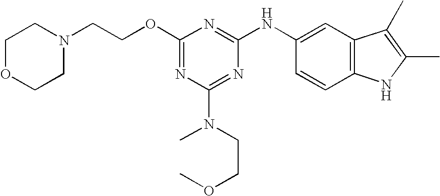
C1(OCCN2CCOCC2)=NC(N(CCOC)C)=NC(NC2=CC3=C(C=C2)NC(C)=C3C)=N1
